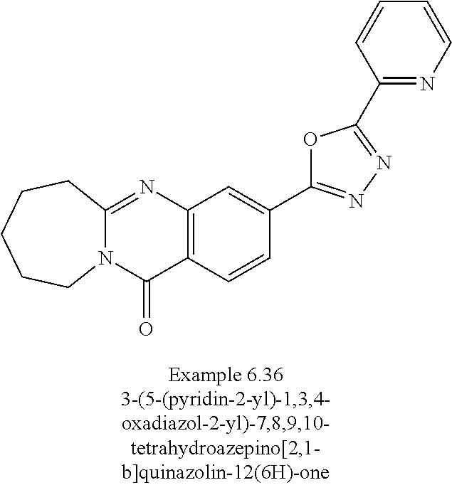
N12C(=NC3=C(C1=O)C=CC(C1=NN=C(C4=NC=CC=C4)O1)=C3)CCCCC2
